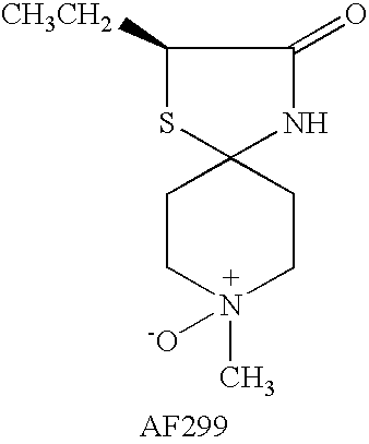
N1(C)([-O])CCC2(CC1)NC(=O)C([CH3CH2])S2
